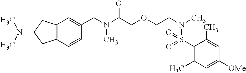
C1(S(N(CCOCC(N(CC2=CC3=C(C=C2)CC(N(C)C)C3)C)=O)C)(=O)=O)=C(C)C=C([OMe])C=C1C
